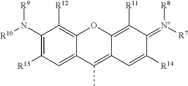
C1(N([R10])[R9])=C([R13])C=C2C(=C1[R12])OC1=C([R11])C(=[N+]([R7])[R8])C([R14])=CC1=C2C
